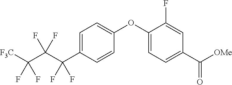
C1=C(C(F)(C(C([F3C])(F)F)(F)F)F)C=CC(OC2=CC=C(C([OMe])=O)C=C2F)=C1
